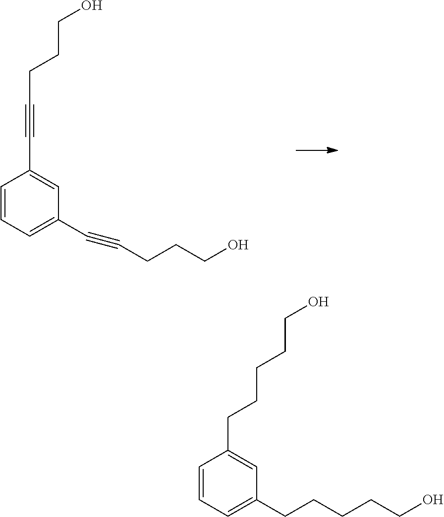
C1=CC=C(C#CCCCO)C=C1C#CCCCO.C1=CC=C(CCCCCO)C=C1CCCCCO
